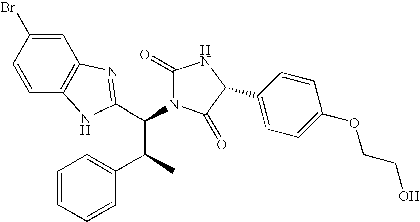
C1=C(Br)C=CC2=C1N=C(C(C(C1=CC=CC=C1)C)N1C(=O)NC(C3=CC=C(OCCO)C=C3)C1=O)N2
